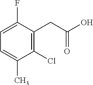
C1=C(F)C(CC(O)=O)=C(Cl)C(C)=C1
